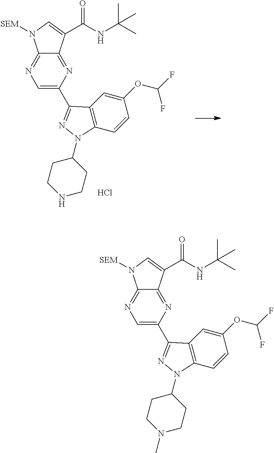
N1=C2C(=NC(C3=NN(C4CCN(C)CC4)C4=C3C=C(OC(F)F)C=C4)=C1)C(C(NC(C)(C)C)=O)=CN2[SEM].N1=C2C(=NC(C3=NN(C4CCNCC4)C4=C3C=C(OC(F)F)C=C4)=C1)C(C(NC(C)(C)C)=O)=CN2[SEM].Cl
